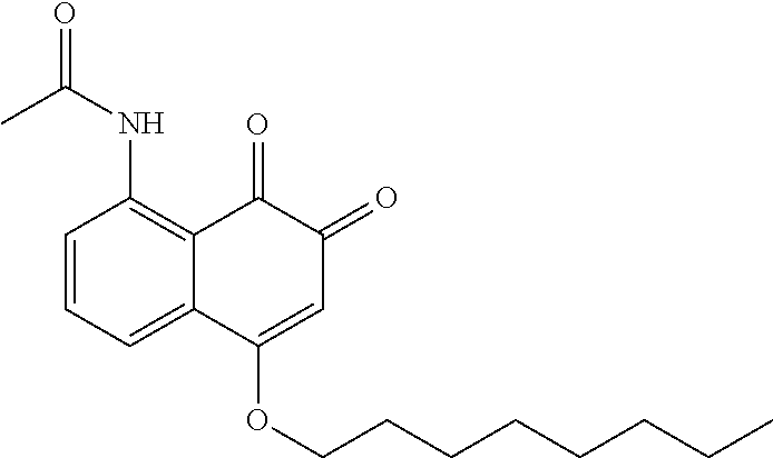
C1=CC=C2C(=C1NC(=O)C)C(=O)C(=O)C=C2OCCCCCCCC
